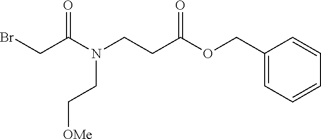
BrCC(N(CCC(OCC1=CC=CC=C1)=O)CC[OMe])=O
